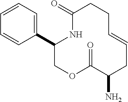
C1=CC=C(C2COC(=O)C(N)CC=CCCC(=O)N2)C=C1
